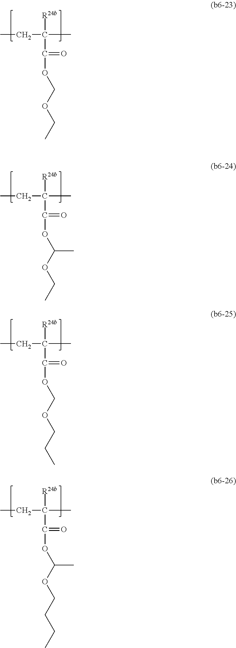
O(C(C([R24b])(C)CC)=O)C(OCC)C.O(C(C([R24b])(C)CC)=O)COCCC.O(C(C([R24b])(C)CC)=O)C(OCCCC)C.O(C(C([R24b])(C)CC)=O)COCC
